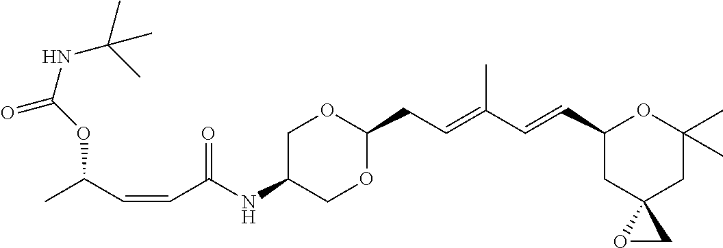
C1C(NC(C=CC(C)OC(=O)NC(C)(C)C)=O)COC(CC=C(C=CC2CC3(CC(C)(C)O2)OC3)C)O1
